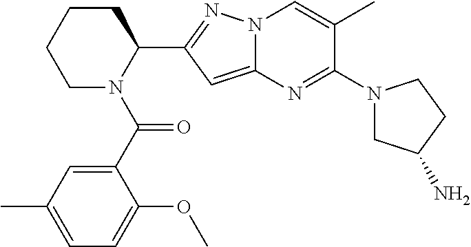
C1CCCN(C(=O)C2=CC(C)=CC=C2OC)C1C1=NN2C(=C1)N=C(N1CC(N)CC1)C(C)=C2
